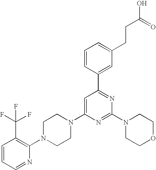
C1=CC=NC(N2CCN(C3=CC(C4=CC(CCC(O)=O)=CC=C4)=NC(N4CCOCC4)=N3)CC2)=C1C(F)(F)F
